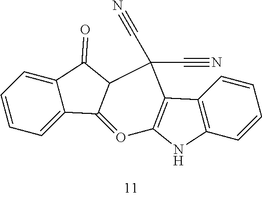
C12=C(C=CC=C1)NC1=C2C(C#N)(C#N)C2C(=O)C3=CC=CC=C3C2=O1
